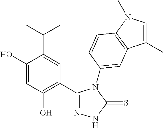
C1(C2=NNC(=S)N2C2=CC3=C(N(C)C=C3C)C=C2)=C(O)C=C(O)C(C(C)C)=C1
